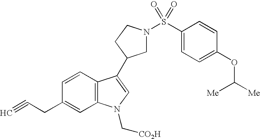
C1N(S(C2=CC=C(OC([Me])[Me])C=C2)(=O)=O)CCC1C1=CN(C[CO2H])C2=C1C=CC(CC#C)=C2
